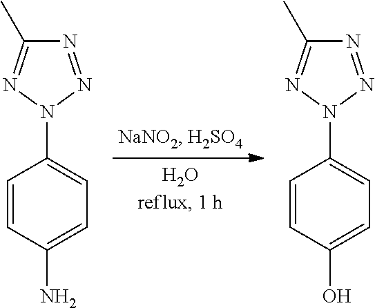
C1=CC(N)=CC=C1N1N=C(C)N=N1.C1=CC(O)=CC=C1N1N=C(C)N=N1
